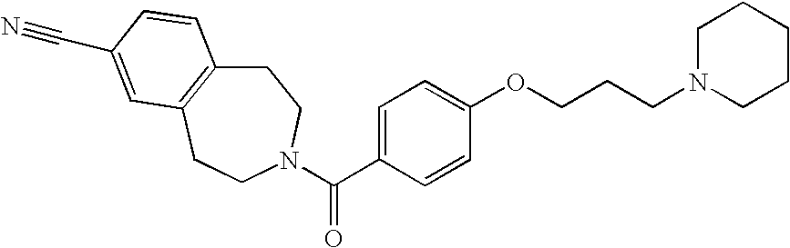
C1C2=C(CCN(C(C3=CC=C(OCCCN4CCCCC4)C=C3)=O)C1)C=C(C#N)C=C2
